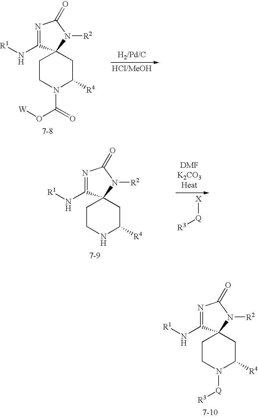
C1CN([Q][R3])C([R4])CC12C(N[R1])=NC(=O)N2[R2].C1CN(C(=O)O[W])C([R4])CC12C(N[R1])=NC(=O)N2[R2].[X][Q][R3].C1CNC([R4])CC12C(N[R1])=NC(=O)N2[R2]
